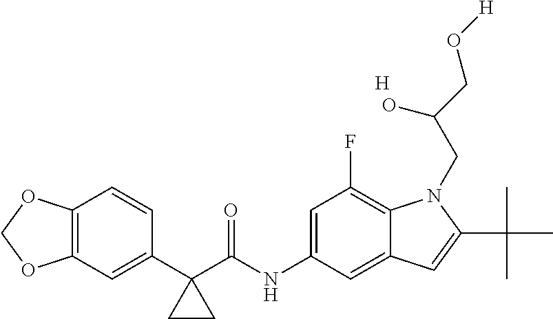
[H].C1(C2(C(NC3=CC(F)=C4C(=C3)C=C(C(C)(C)C)N4CC(CO[H])O)=O)CC2)=CC2=C(C=C1)OCO2
